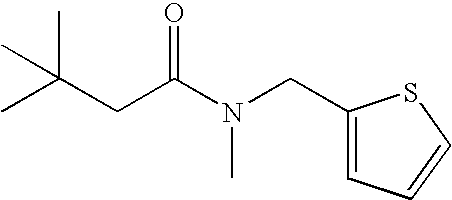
C1(CN(C(CC(C)(C)C)=O)C)=CC=CS1
